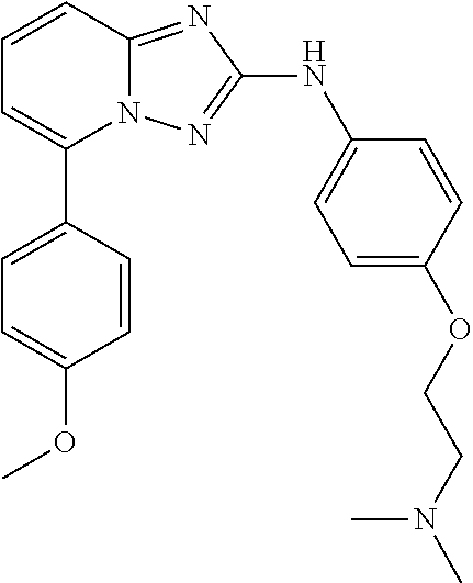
N12C(=NC(NC3=CC=C(OCCN(C)C)C=C3)=N1)C=CC=C2C1=CC=C(OC)C=C1
